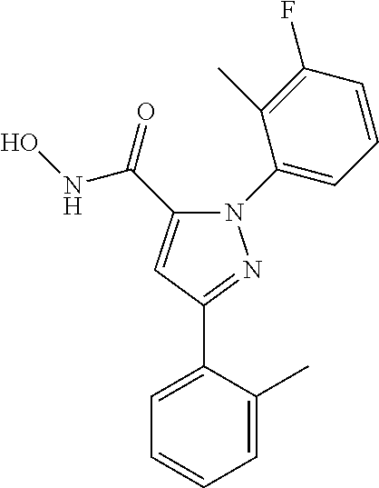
N1(C2=CC=CC(F)=C2C)C(C(=O)NO)=CC(C2=CC=CC=C2C)=N1
